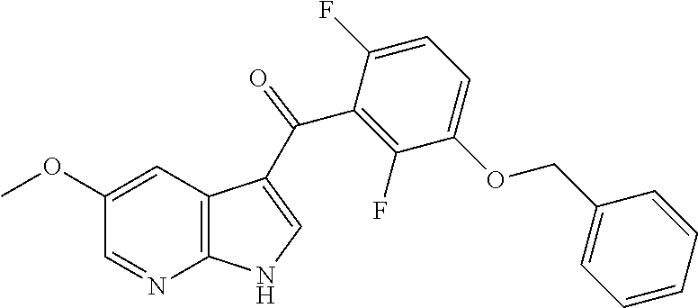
C1=NC2=C(C=C1OC)C(C(C1=C(F)C(OCC3=CC=CC=C3)=CC=C1F)=O)=CN2
